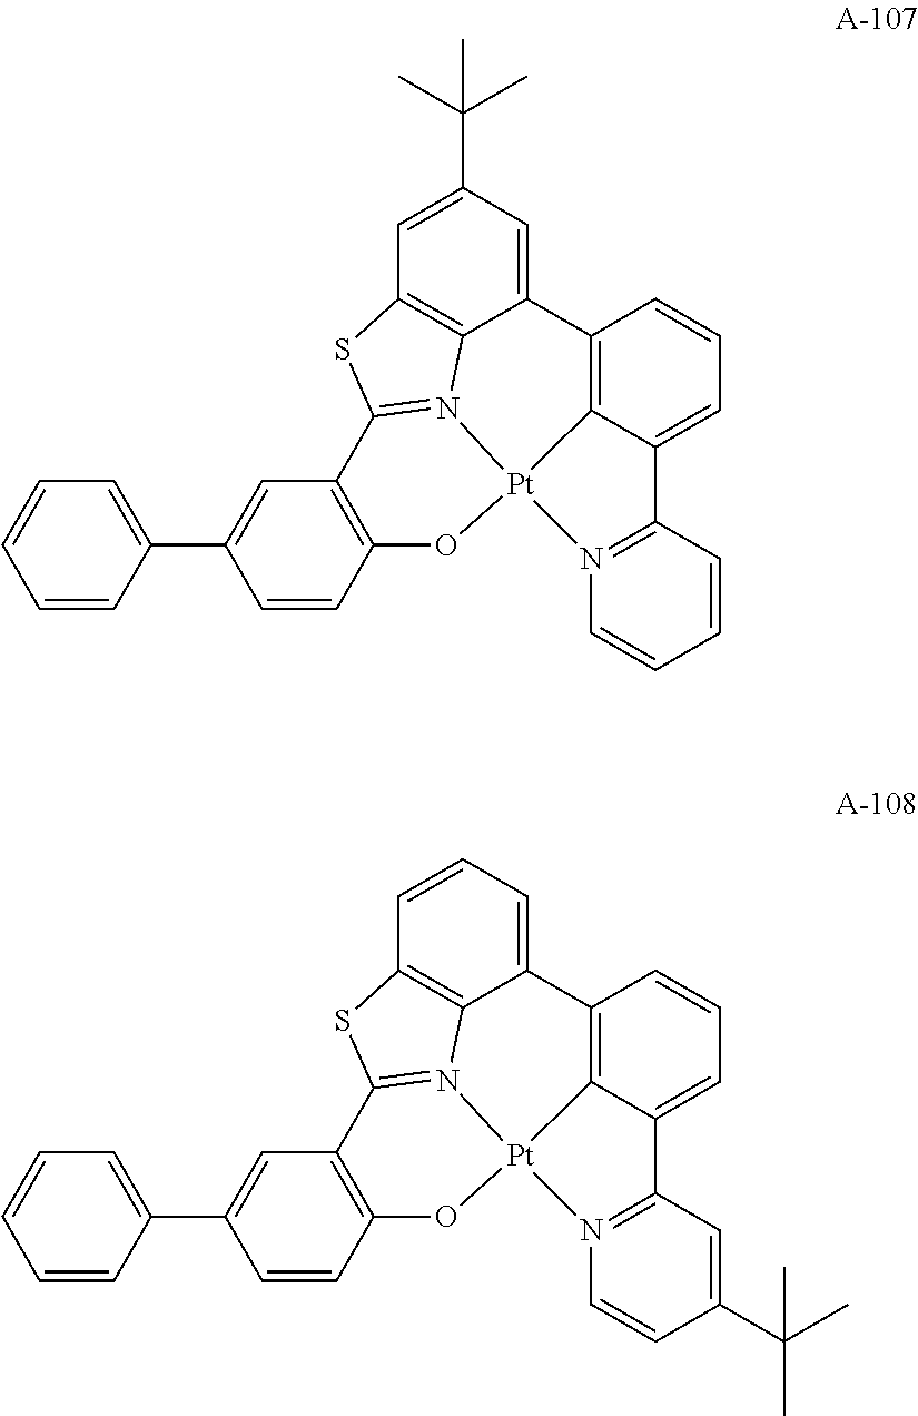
C12=C(C=CC(C3=CC=CC=C3)=C1)O[Pt]13N4=C2SC2=C4C(=CC(C(C)(C)C)=C2)C2=C1C(=CC=C2)C1=N3C=CC=C1.C12=C(C=CC(C3=CC=CC=C3)=C1)O[Pt]13N4=C2SC2=C4C(=CC=C2)C2=C1C(=CC=C2)C1=N3C=CC(C(C)(C)C)=C1
